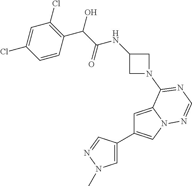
C1=C(C2=CN3C(=C2)C(N2CC(NC(C(O)C4=C(Cl)C=C(Cl)C=C4)=O)C2)=NC=N3)C=NN1C
